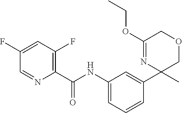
C1(F)=CC(F)=C(C(NC2=CC=CC(C3(C)COCC(OCC)=N3)=C2)=O)N=C1
